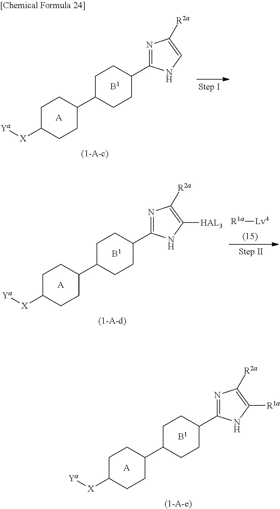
[A].C1C([X][Ya])CCC(C2CCC(C3=NC([R2a])=CN3)CC2)C1.[B1].[A].C1C([X][Ya])CCC(C2CCC(C3=NC([R2a])=C([HAL3])N3)CC2)C1.[B1].[R1a][Lv4].[A].C1C([X][Ya])CCC(C2CCC(C3=NC([R2a])=C([R1a])N3)CC2)C1.[B1]
